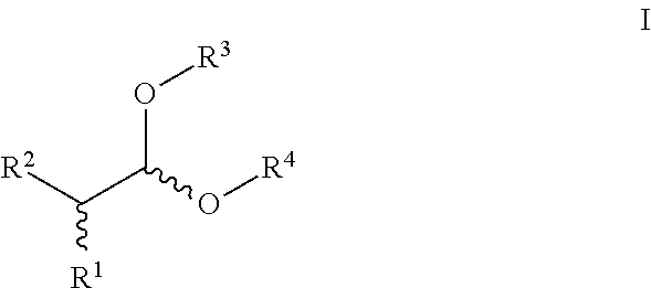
C(C(O[R4])O[R3])([R2])[R1]
